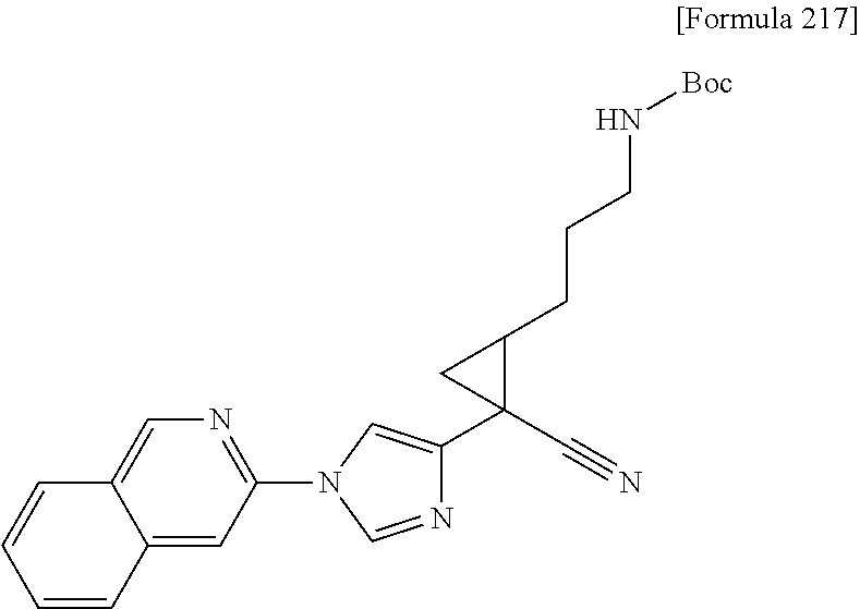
C1(N2C=NC(C3(C#N)C(CCCN[Boc])C3)=C2)=NC=C2C(=C1)C=CC=C2
